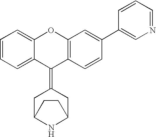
C1=C2C(=CC=C1)OC1=C(C2=C2CC3NC(C2)CC3)C=CC(C2=CN=CC=C2)=C1
